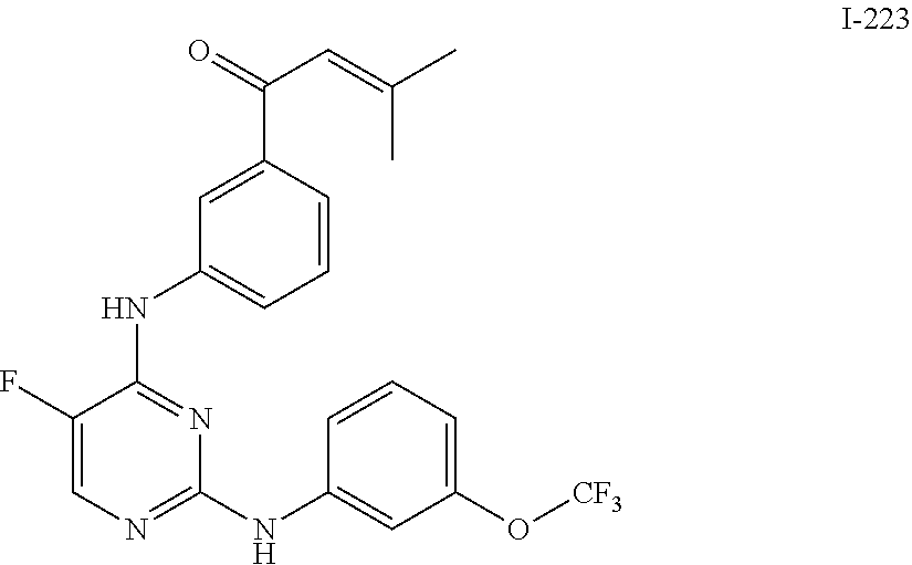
C1=CC(C(C=C(C)C)=O)=CC(NC2=NC(NC3=CC(O[CF3])=CC=C3)=NC=C2F)=C1
